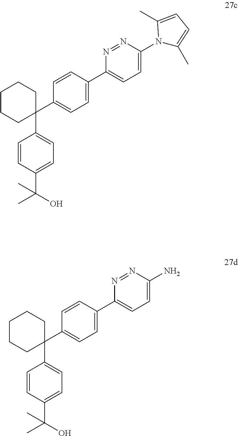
C1=CC(C2=CC=C(N3C(C)=CC=C3C)N=N2)=CC=C1C1(C2=CC=C(C(C)(C)O)C=C2)CCCCC1.C1=CC(C2=CC=C(N)N=N2)=CC=C1C1(C2=CC=C(C(C)(C)O)C=C2)CCCCC1
